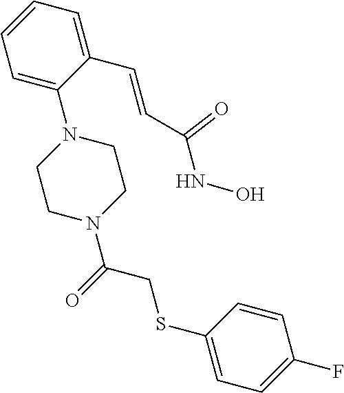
C1=C(C=CC(NO)=O)C(N2CCN(C(=O)CSC3=CC=C(F)C=C3)CC2)=CC=C1
